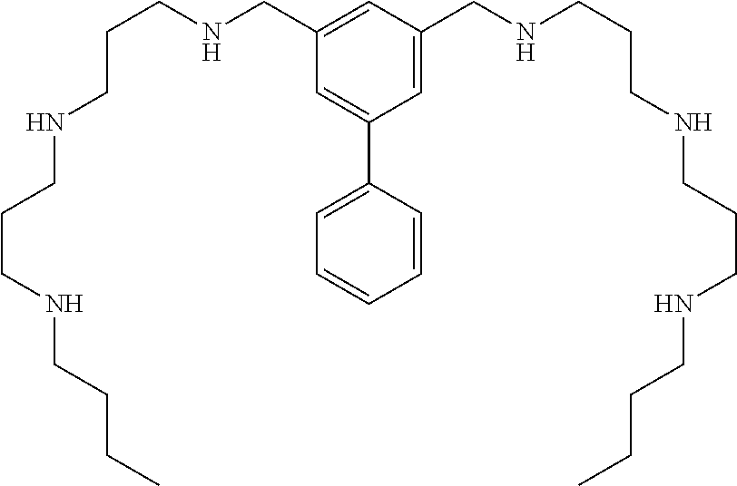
C1=C(CNCCCNCCCNCCCC)C=C(CNCCCNCCCNCCCC)C=C1C1=CC=CC=C1
